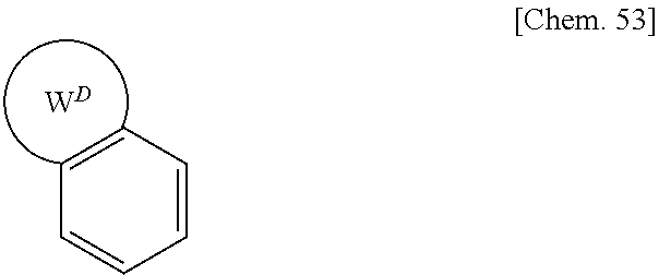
C1=CC=CC=C1.[WD]
